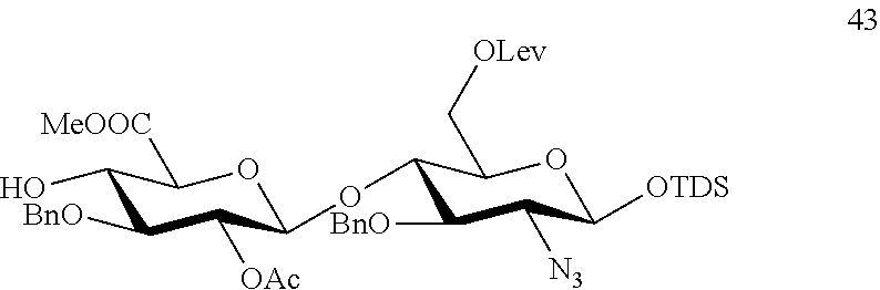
OC1C([BnO])C([OAc])C(OC2C([BnO])C([N3])C([OTDS])OC2C[OLev])OC1[MeOOC]
